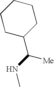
C1CC(C(NC)[Me])CCC1
